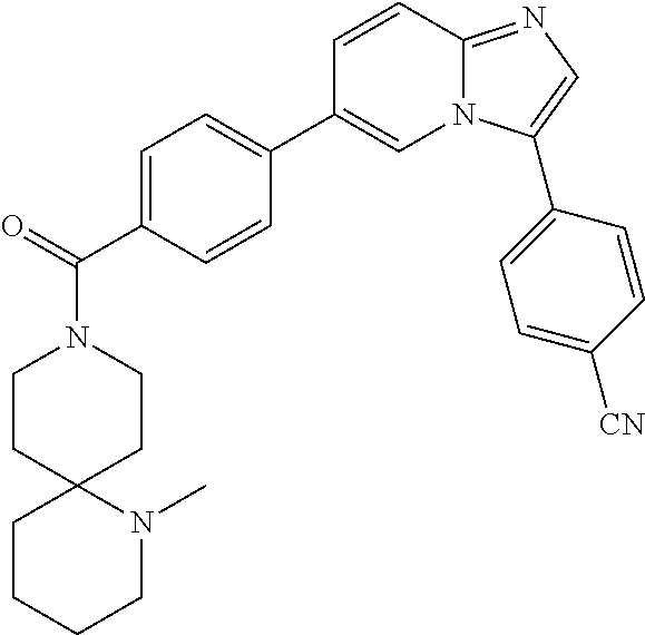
N1(C(=O)C2=CC=C(C3=CN4C(=NC=C4C4=CC=C([CN])C=C4)C=C3)C=C2)CCC2(CC1)CCCCN2C
